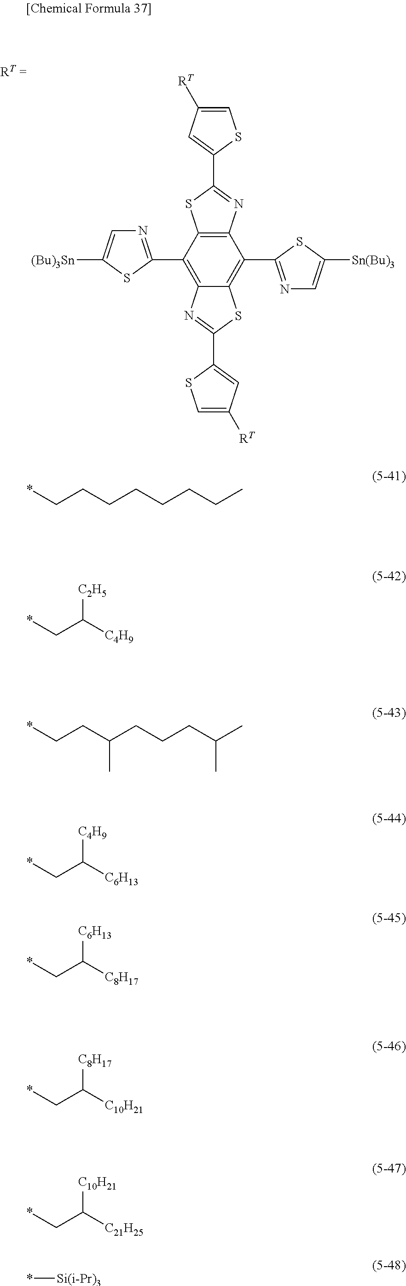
C12=C(C3=NC=C([(Bu)3Sn])S3)C3=C(C(C4=NC=C([Sn(Bu)3])S4)=C1SC(C1=CC([RT])=CS1)=N2)N=C(C1=CC([RT])=CS1)S3.*CCCCCCCC.*CC([C4H9])[C2H5].*CCC(CCCC(C)C)C.*CC([C6H13])[C4H9].*CC([C8H17])[C6H13].*CC([C10H21])[C8H17].*CC([C21H25])[C10H21].*[Si(i-Pr)3]
